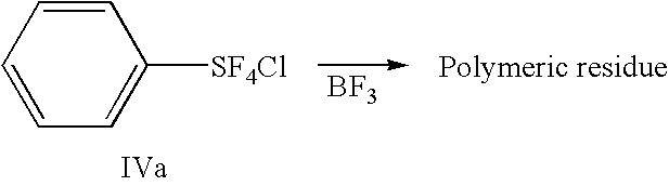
C1=CC=CC=C1[SF4Cl].[BF3].[Polymeric residue]
